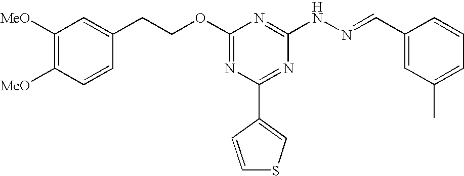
C1(OCCC2=CC([MeO])=C([MeO])C=C2)=NC(C2=CSC=C2)=NC(NN=CC2=CC(C)=CC=C2)=N1
